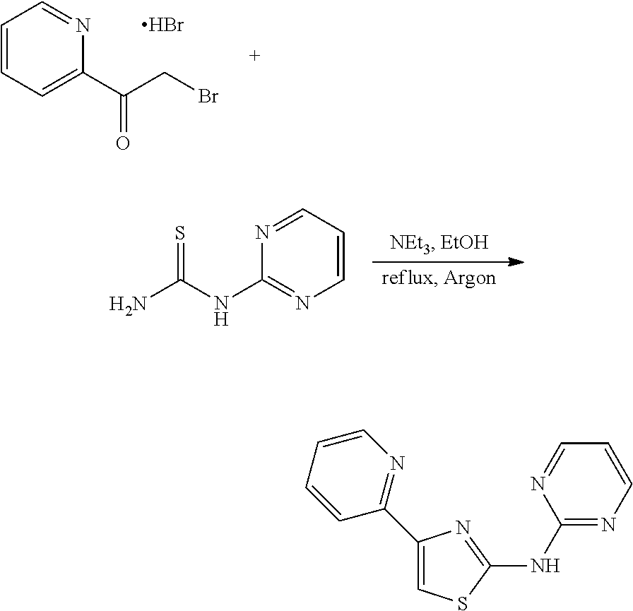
C1=CC=C(C(CBr)=O)N=C1.Br.N1=CC=CN=C1NC(N)=S.C1=CC=NC(NC2=NC(C3=NC=CC=C3)=CS2)=N1
